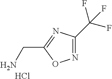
N1=C(C(F)(F)F)N=C(CN)O1.Cl
